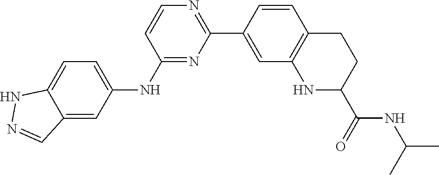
N1=C(NC2=CC=C3NN=CC3=C2)C=CN=C1C1=CC2=C(C=C1)CCC(C(NC(C)C)=O)N2
